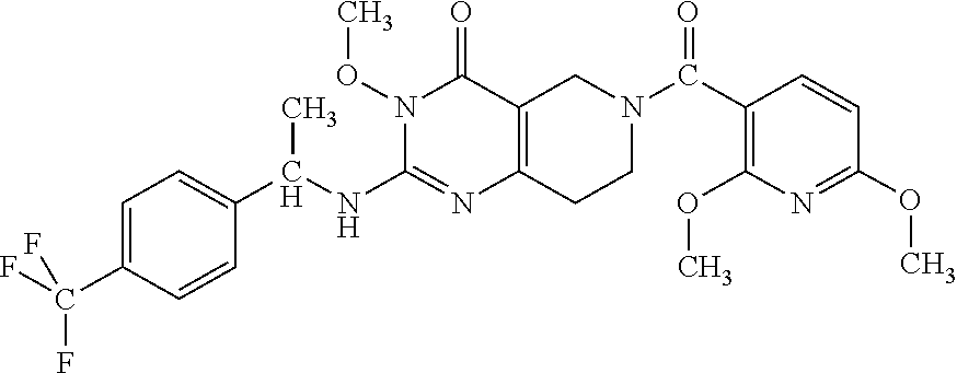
N1(OC)C(NC(C2=CC=C(C(F)(F)F)C=C2)C)=NC2=C(C1=O)CN(C(C1=C(OC)N=C(OC)C=C1)=O)CC2
